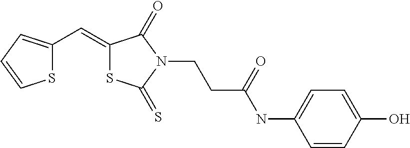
S1C(C=C2SC(=S)N(CCC(NC3=CC=C(O)C=C3)=O)C2=O)=CC=C1
